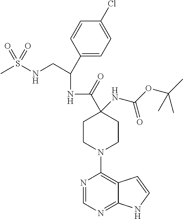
C1(C(NC(=O)C2(NC(=O)OC(C)(C)C)CCN(C3=C4C(=NC=N3)NC=C4)CC2)CNS(C)(=O)=O)=CC=C(Cl)C=C1
